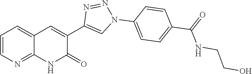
C12=NC=CC=C1C=C(C1=CN(C3=CC=C(C(NCCO)=O)C=C3)N=N1)C(=O)N2
